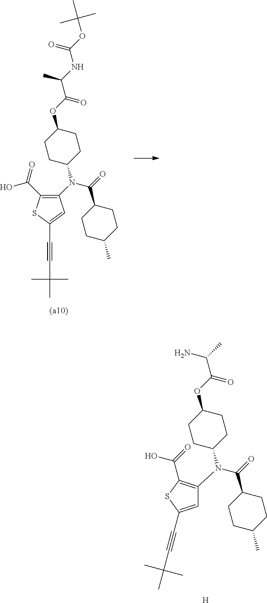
C1=C(C#CC(C)(C)C)SC(C(=O)O)=C1N(C(=O)C1CCC(C)CC1)C1CCC(OC(C(C)N)=O)CC1.[H].C1(N(C(=O)C2CCC(C)CC2)C2CCC(OC(C(NC(OC(C)(C)C)=O)C)=O)CC2)=C(C(=O)O)SC(C#CC(C)(C)C)=C1
